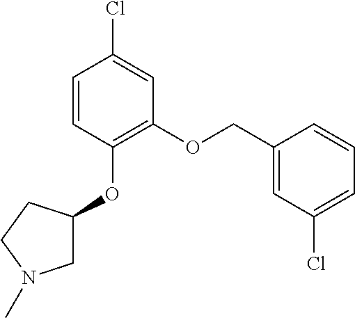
C1=CC(OC2CN(C)CC2)=C(OCC2=CC(Cl)=CC=C2)C=C1Cl
